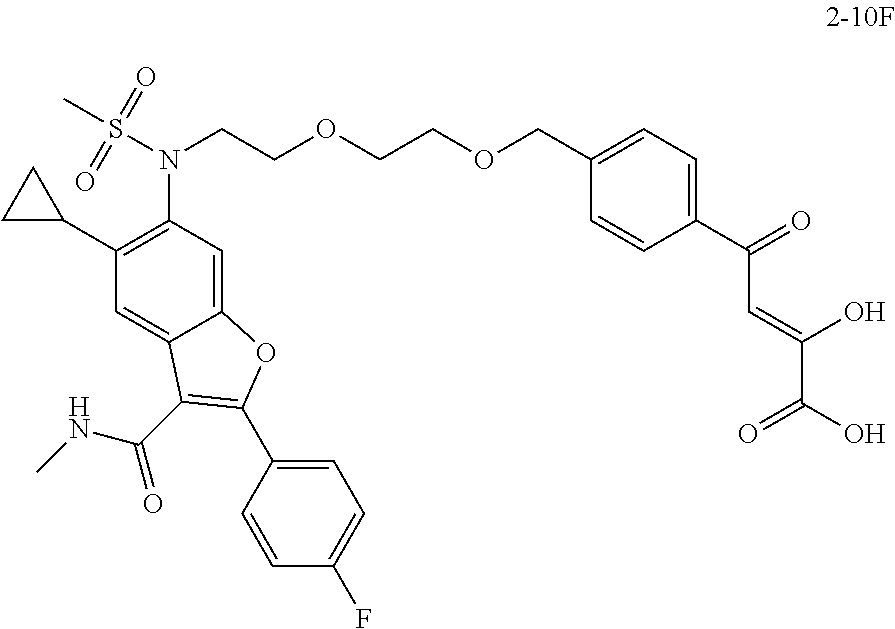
C12=CC(N(S(C)(=O)=O)CCOCCOCC3=CC=C(C(=O)C=C(O)C(O)=O)C=C3)=C(C3CC3)C=C1C(C(NC)=O)=C(C1=CC=C(F)C=C1)O2
